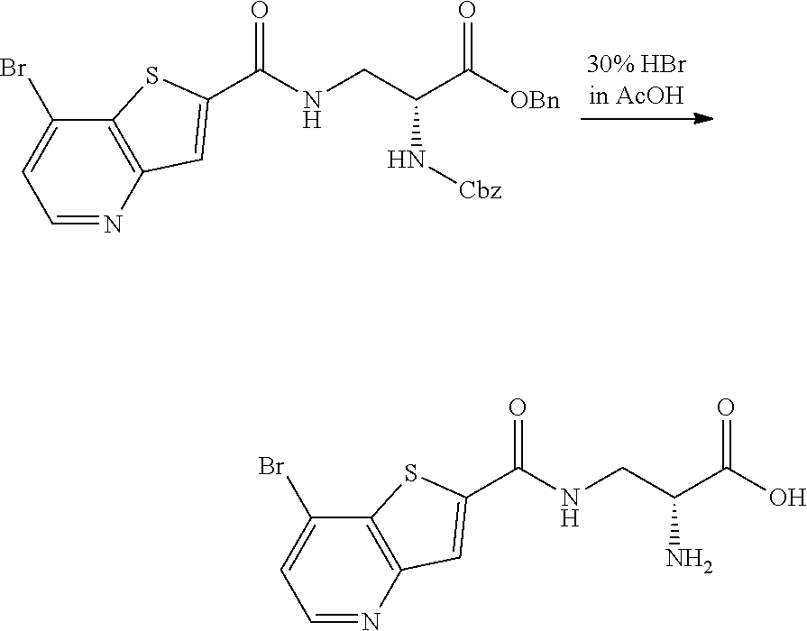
C12=C(N=CC=C1Br)C=C(C(NCC(C(O)=O)N)=O)S2.C12=C(N=CC=C1Br)C=C(C(NCC(C([OBn])=O)N[Cbz])=O)S2
